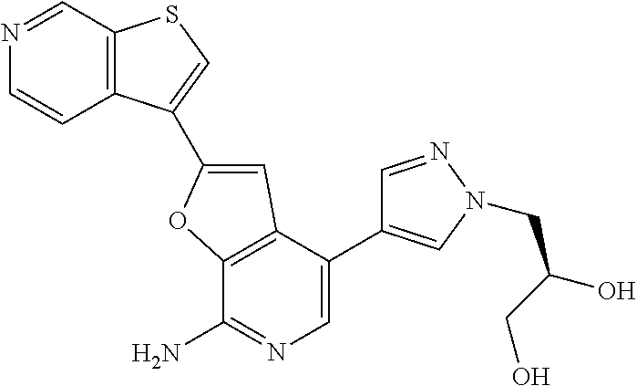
C12=C(C=NC=C1)SC=C2C1=CC2=C(C(N)=NC=C2C2=CN(CC(O)CO)N=C2)O1
